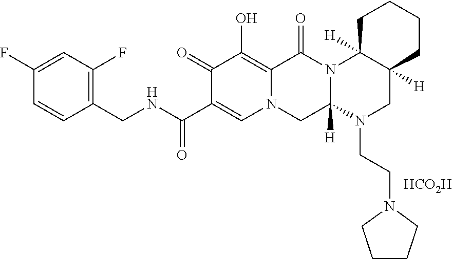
C1(CNC(C2=CN3C(=C(O)C2=O)C(=O)N2C([H])(C3)N(CCN3CCCC3)CC3([H])C2([H])CCCC3)=O)=C(F)C=C(F)C=C1.[HCO2H]
